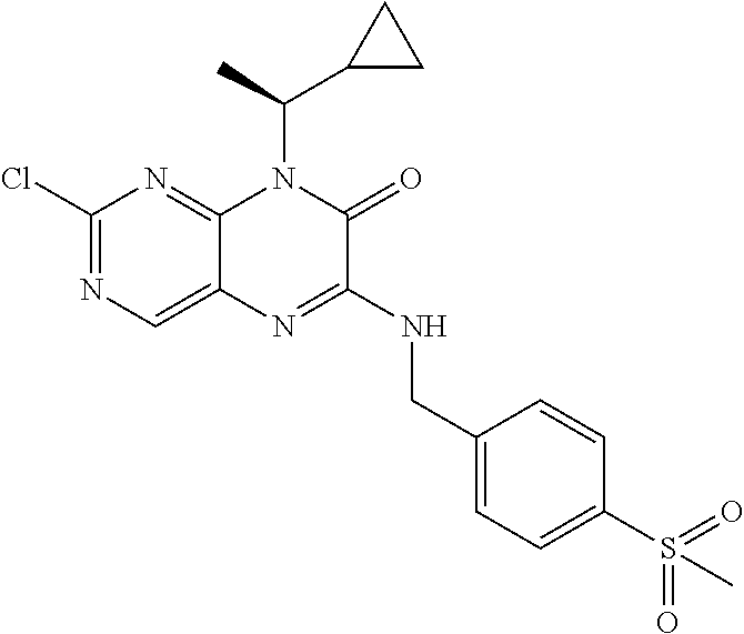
C1(Cl)=NC=C2C(=N1)N(C(C)C1CC1)C(=O)C(NCC1=CC=C(S(C)(=O)=O)C=C1)=N2
